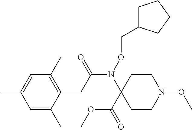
C1=C(C)C=C(C)C(CC(N(OCC2CCCC2)C2(C(=O)OC)CCN(OC)CC2)=O)=C1C
